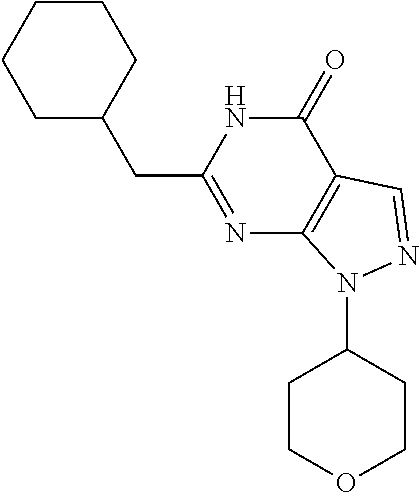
N1=C(CC2CCCCC2)NC(=O)C2=C1N(C1CCOCC1)N=C2
